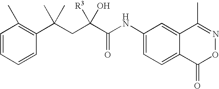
C1=CC=CC(C(CC(C(NC2=CC=C3C(=C2)C(C)=NOC3=O)=O)([R3])O)(C)C)=C1C
